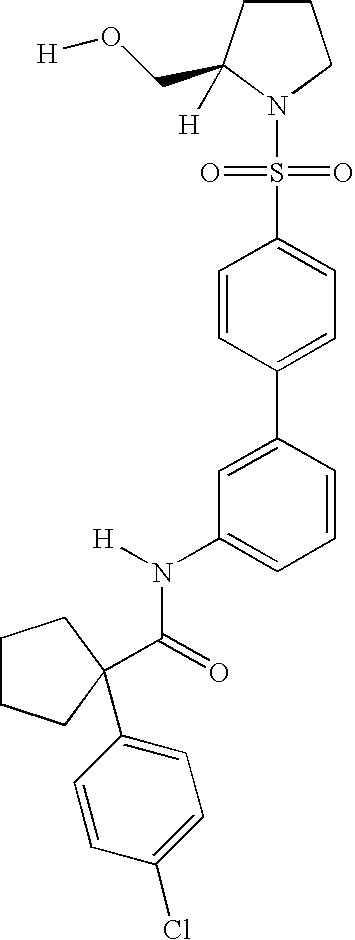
C1CC(CO[H])([H])N(S(C2=CC=C(C3=CC(N(C(=O)C4(C5=CC=C(Cl)C=C5)CCCC4)[H])=CC=C3)C=C2)(=O)=O)C1
